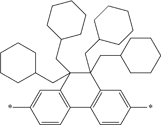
*C1=CC2=C(C=C1)C1=C(C(CC3CCCCC3)(CC3CCCCC3)C2(CC2CCCCC2)CC2CCCCC2)C=C(*)C=C1
